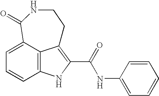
C12=C3C(=CC=C1)C(=O)NCCC3=C(C(NC1=CC=CC=C1)=O)N2
